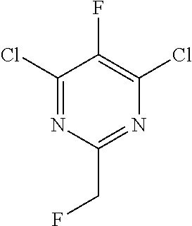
C1(Cl)=NC(CF)=NC(Cl)=C1F
